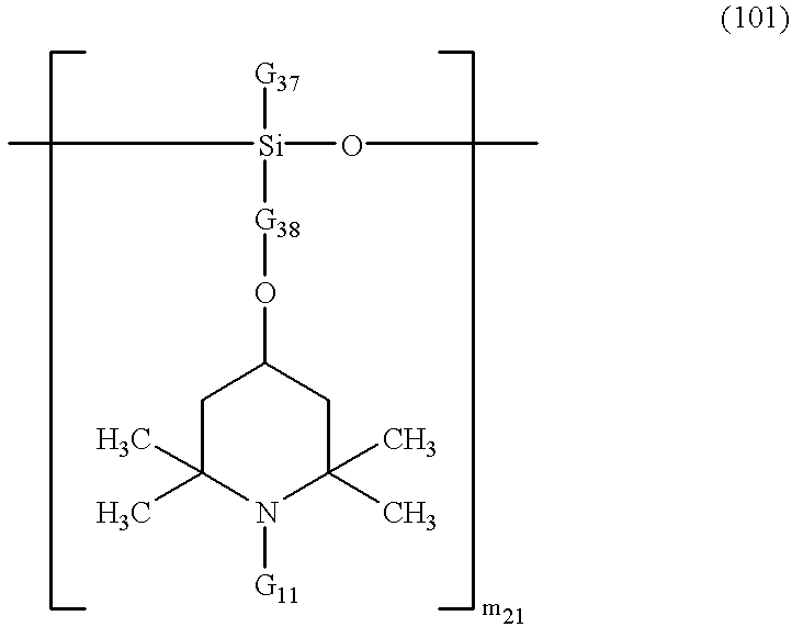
C1C(C)(C)N([G11])C(C)(C)CC1O[G38][Si]([G37])(C)OC
